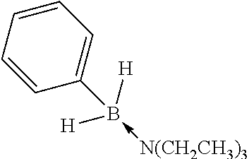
C1(B([H])([H])-[N(CH2CH3)3])=CC=CC=C1
